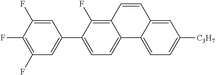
C1(F)=C(F)C=C(C2=CC=C3C(=C2F)C=CC2=CC([C3H7])=CC=C32)C=C1F
